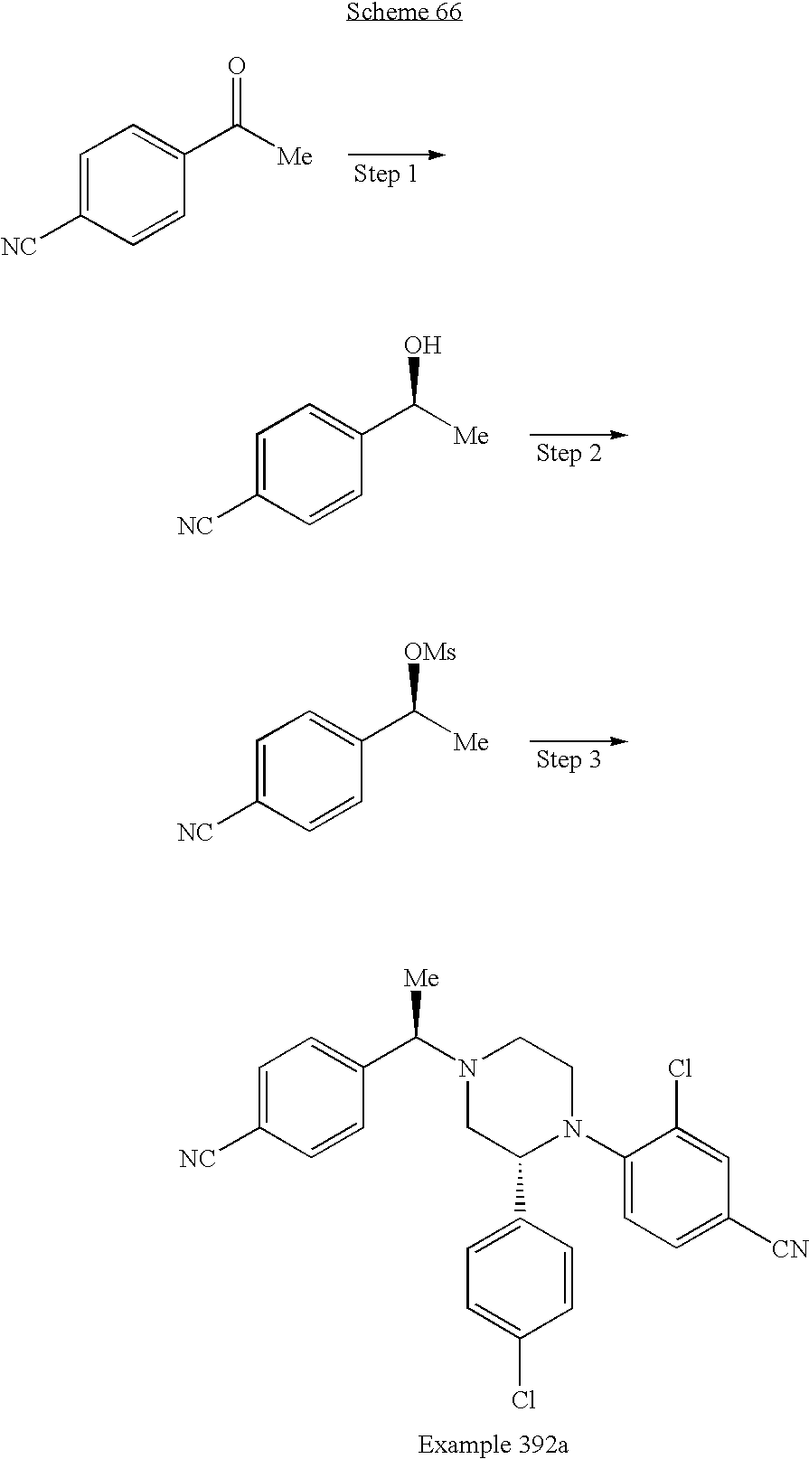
C1=C([NC])C=CC(C([Me])O)=C1.C1=C([NC])C=CC(C([Me])[OMs])=C1.C1=C([NC])C=CC(C([Me])=O)=C1.N1(C(C2=CC=C([NC])C=C2)[Me])CC(C2=CC=C(Cl)C=C2)N(C2=CC=C([CN])C=C2Cl)CC1
